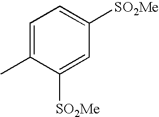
C1=C(C)C([SO2Me])=CC([SO2Me])=C1
